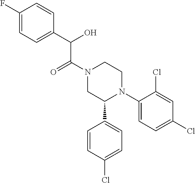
C1(N2CCN(C(C(C3=CC=C(F)C=C3)O)=O)CC2C2=CC=C(Cl)C=C2)=CC=C(Cl)C=C1Cl
